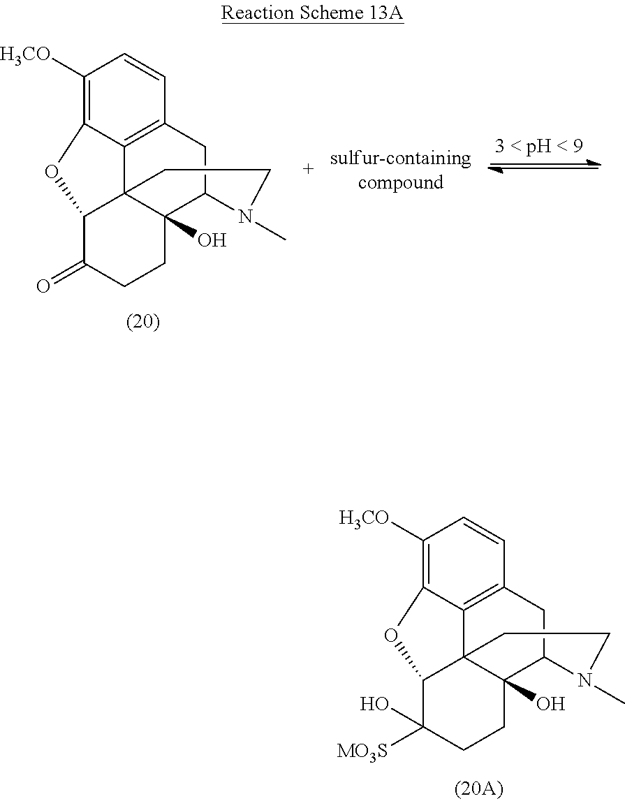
C1([H3CO])=C2C3=C(C=C1)CC1C4(O)C3(C(C([MO3S])(O)CC4)O2)CCN1C.C1([H3CO])=C2C3=C(C=C1)CC1C4(O)C3(C(C(=O)CC4)O2)CCN1C
